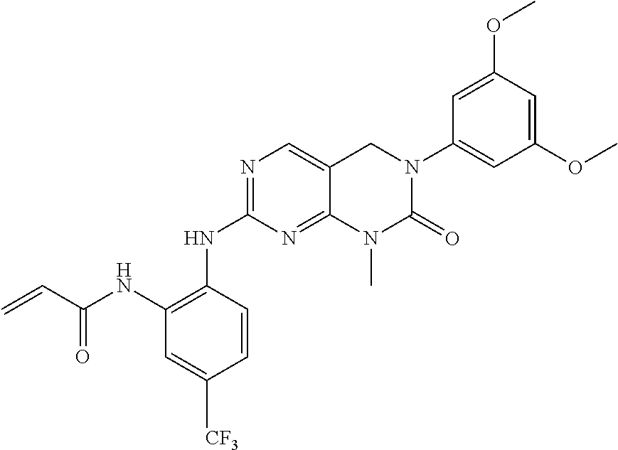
C1(NC(C=C)=O)=C(NC2=NC=C3C(=N2)N(C)C(=O)N(C2=CC(OC)=CC(OC)=C2)C3)C=CC(C)=C1.[CF3]
